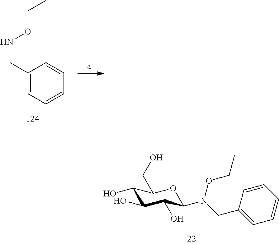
C1(O)C(O)C(O)C(N(OCC)CC2=CC=CC=C2)OC1CO.C1(CNOCC)=CC=CC=C1
